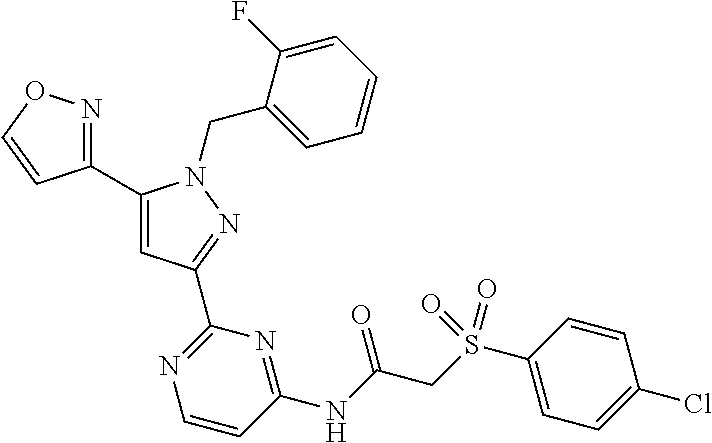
C1(C2=NOC=C2)=CC(C2=NC=CC(NC(CS(C3=CC=C(Cl)C=C3)(=O)=O)=O)=N2)=NN1CC1=CC=CC=C1F
